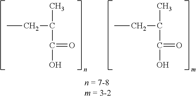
CCC(C)C(=O)O.CCC(C)C(=O)O
